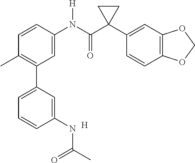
C1=C(N(C(C2(C3=CC4=C(C=C3)OCO4)CC2)=O)[H])C=CC(C)=C1C1=CC=CC(NC(C)=O)=C1.[H]
